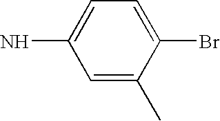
C1=C(C)C(Br)=CC=C1N
